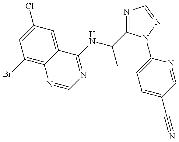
C1(Br)=C2C(=CC(Cl)=C1)C(NC(C)C1=NC=NN1C1=CC=C(C#N)C=N1)=NC=N2
